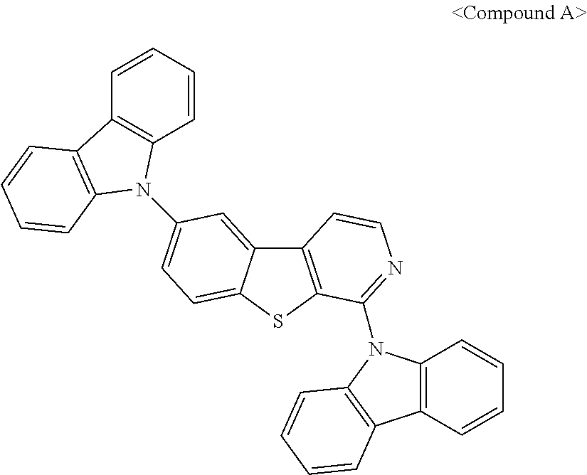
C12=C(SC3=CC=C(N4C5=C(C=CC=C5)C5=C4C=CC=C5)C=C13)C(N1C3=C(C=CC=C3)C3=C1C=CC=C3)=NC=C2
